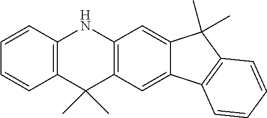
C1=CC2=C(C=C1)C(C)(C)C1=C(N2)C=C2C(=C1)C1=C(C2(C)C)C=CC=C1
